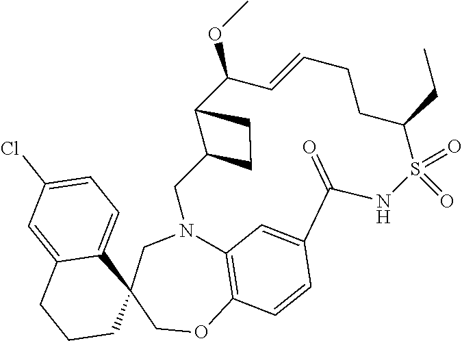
C12=C3OCC4(CN1CC1C(CC1)C(OC)C=CCCC(CC)S(=O)(=O)NC(=O)C(=C2)C=C3)C1=CC=C(Cl)C=C1CCC4
